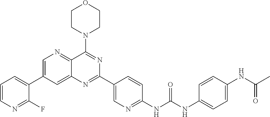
C1=C(C2=CC=CN=C2F)C=C2C(=N1)C(N1CCOCC1)=NC(C1=CN=C(NC(NC3=CC=C(NC(C)=O)C=C3)=O)C=C1)=N2
